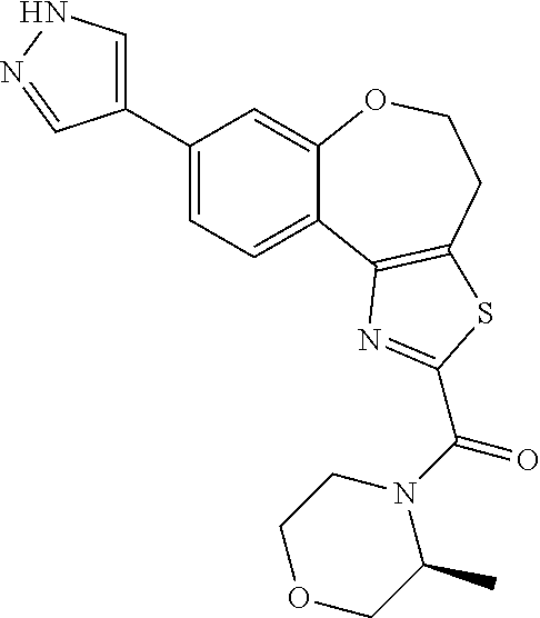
C1(C2=CNN=C2)=CC=C2C(=C1)OCCC1=C2N=C(C(N2C(C)COCC2)=O)S1
